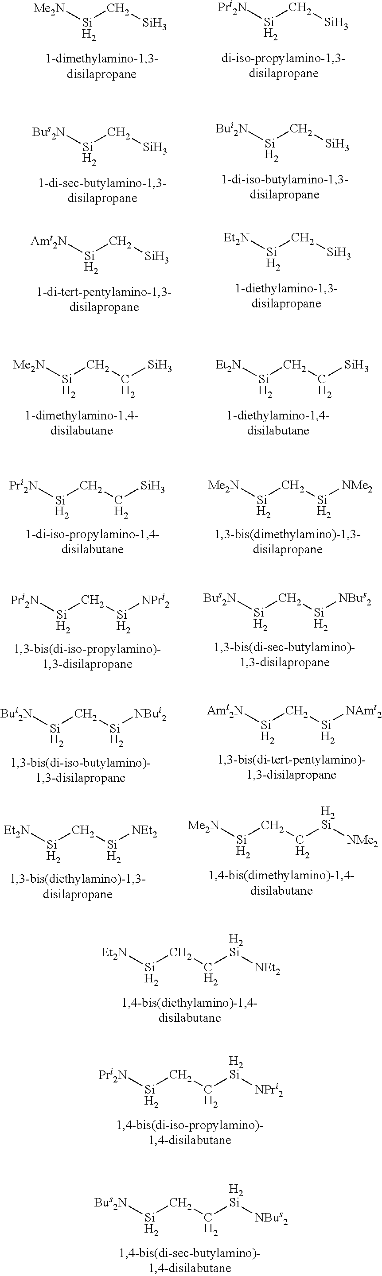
[Me2N][Si]C[Si].[Pri2N][Si]C[Si].[Bus2N][Si]C[Si].[Bui2N][Si]C[Si].[Amt2N][Si]C[Si].[Et2N][Si]C[Si].[Me2N][Si]CC[Si].[Et2N][Si]CC[Si].[Me2N][Si]C[Si][NMe2].[Pri2N][Si]CC[Si].[Pri2N][Si]C[Si][NPri2].[Bus2N][Si]C[Si][NBus2].[Bui2N][Si]C[Si][NBui2].[Amt2N][Si]C[Si][NAmt2].[Et2N][Si]C[Si][NEt2].[Me2N][Si]CC[H2Si][NMe2].[Et2N][Si]CC[H2Si][NEt2].[Pri2N][Si]CC[H2Si][NPri2].[Bus2N][Si]CC[H2Si][NBus2]
